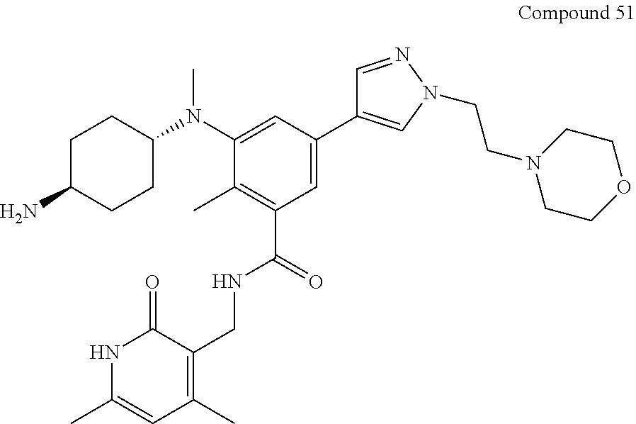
C1C(N)CCC(N(C2=CC(C3=CN(CCN4CCOCC4)N=C3)=CC(C(=O)NCC3=C(C)C=C(C)NC3=O)=C2C)C)C1
